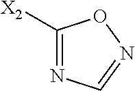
N1=C([X2])ON=C1
